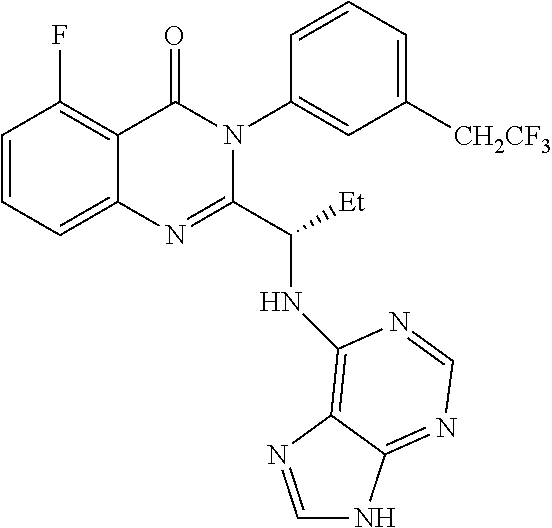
C1=CC=C2C(=C1F)C(=O)N(C1=CC([CH2CF3])=CC=C1)C(C([Et])NC1=C3C(=NC=N1)NC=N3)=N2
